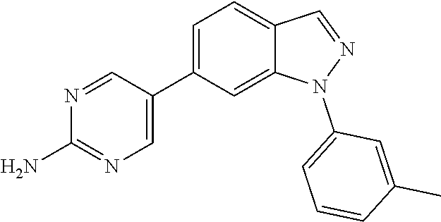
N1=CC(C2=CC=C3C(=C2)N(C2=CC=CC(C)=C2)N=C3)=CN=C1N
